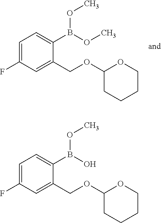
C1CCOC(OCC2=CC(F)=CC=C2B(OC)OC)C1.C1CCOC(OCC2=CC(F)=CC=C2B(O)OC)C1
